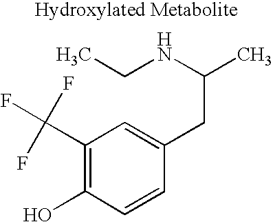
C1(C(F)(F)F)=C(O)C=CC(CC(C)NCC)=C1
